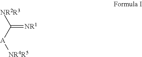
C(=[NR1])([NR2R3])[A][NR4R5]
